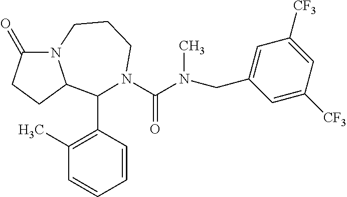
C(N(C(=O)N1C(C2=C(C)C=CC=C2)C2N(C(=O)CC2)CCC1)C)C1=CC([CF3])=CC([CF3])=C1
